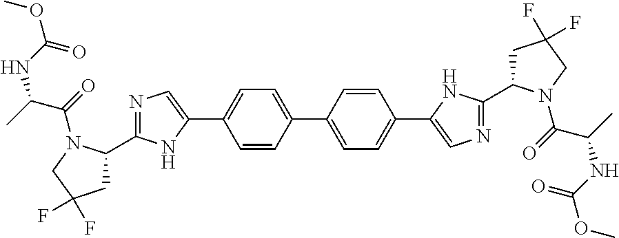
C1=CC(C2=CC=C(C3=CN=C(C4CC(F)(F)CN4C(=O)C(C)NC(OC)=O)N3)C=C2)=CC=C1C1=CN=C(C2CC(F)(F)CN2C(=O)C(C)NC(OC)=O)N1
